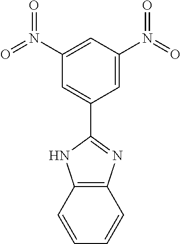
C1=C(N(=O)=O)C=C(N(=O)=O)C=C1C1=NC2=C(C=CC=C2)N1
